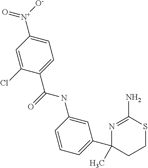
C1(Cl)=CC([N+]([O-])=O)=CC=C1C(=O)NC1=CC(C2(C)CCSC(N)=N2)=CC=C1
